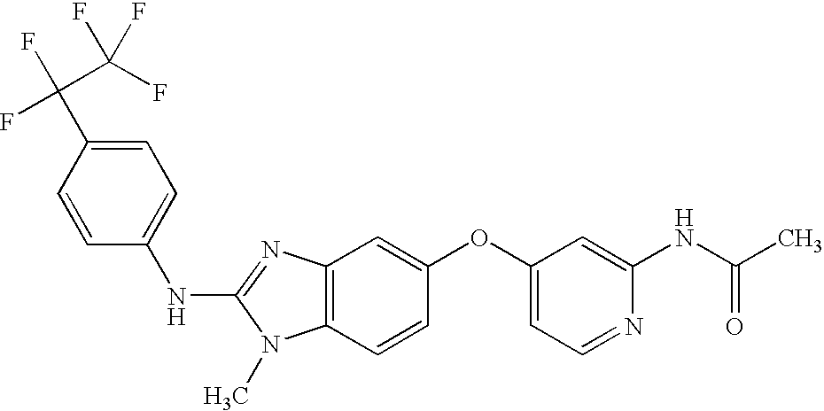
C1=C(C(F)(C(F)(F)F)F)C=CC(NC2=NC3=C(N2C)C=CC(OC2=CC=NC(NC(C)=O)=C2)=C3)=C1
